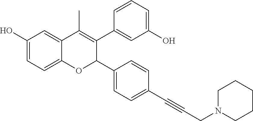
C1=C(O)C=C2C(=C1)OC(C1=CC=C(C#CCN3CCCCC3)C=C1)C(C1=CC(O)=CC=C1)=C2C
